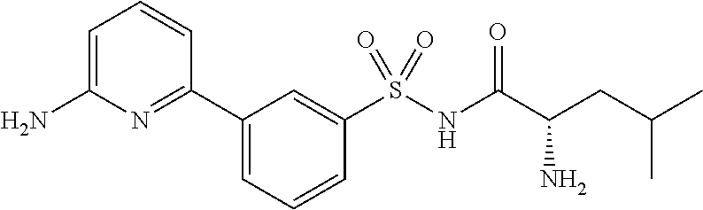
C1=C(N)N=C(C2=CC=CC(S(NC(C(CC(C)C)N)=O)(=O)=O)=C2)C=C1
